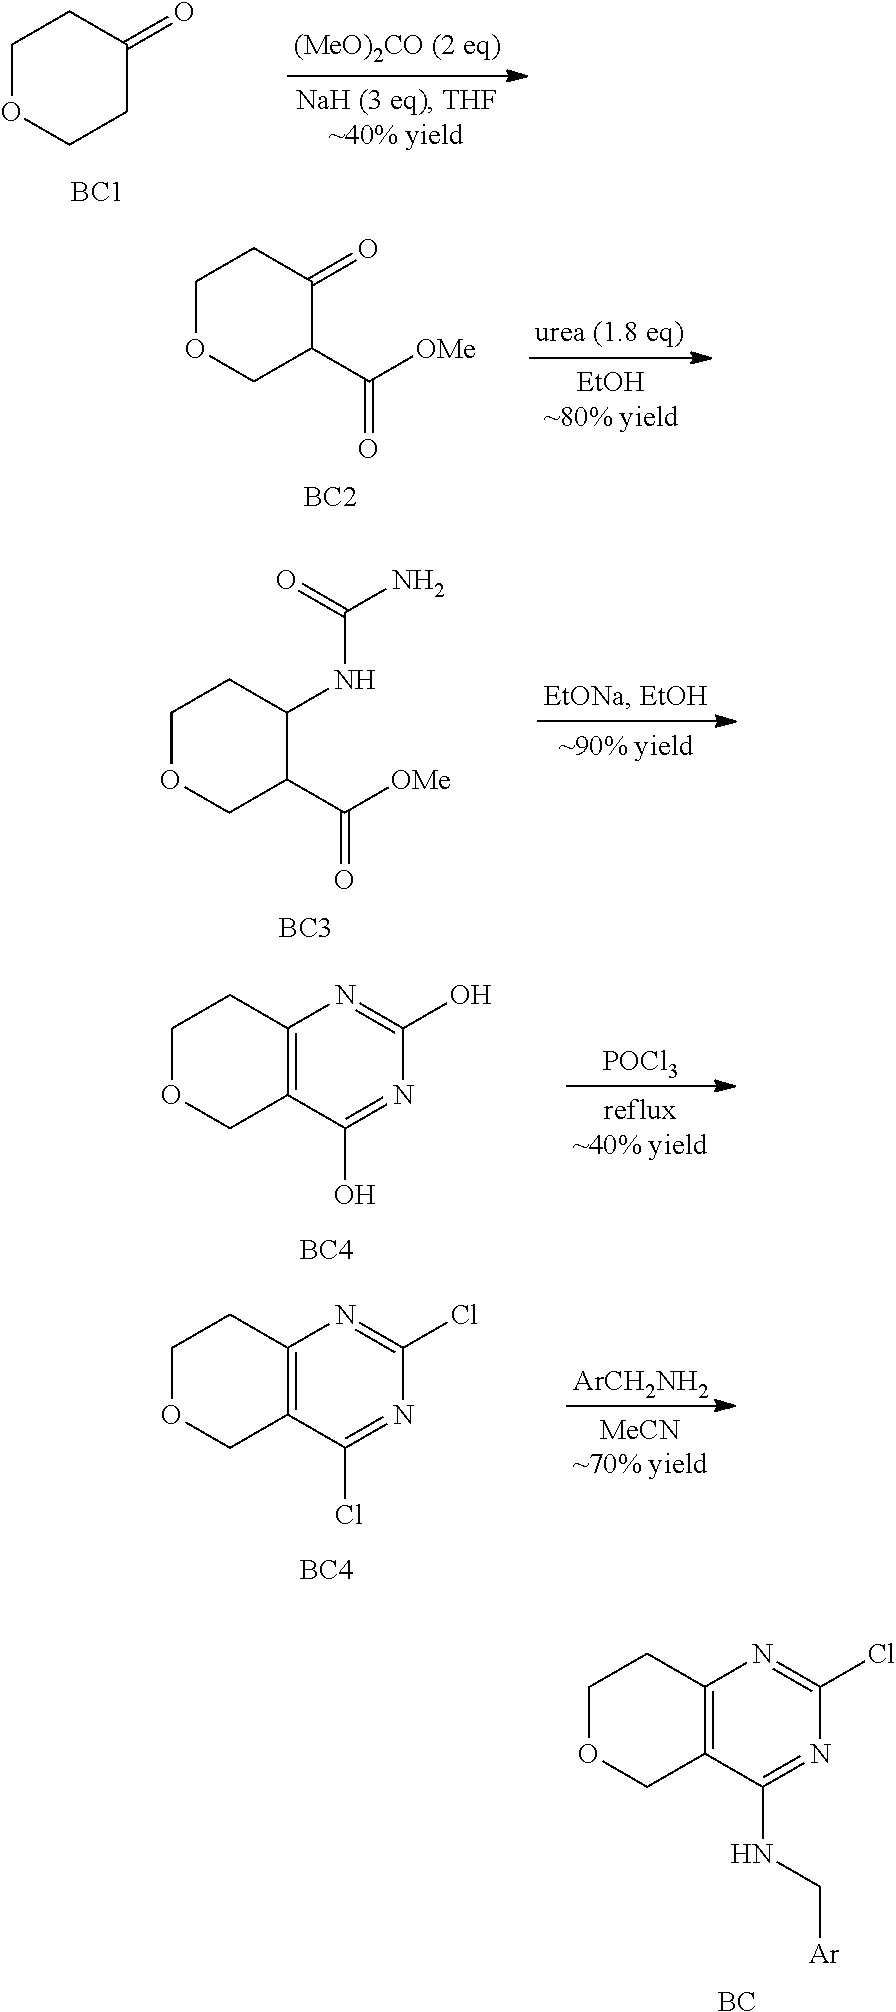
C1OCCC(=O)C1.[BC1].C1OCC(C([OMe])=O)C(=O)C1.[BC2].C1OCC(C([OMe])=O)C(NC(N)=O)C1.[BC3].C12=C(C(O)=NC(O)=N1)COCC2.[BC4].[POCl3].C12=C(C(Cl)=NC(Cl)=N1)COCC2.[BC4].[ArCH2NH2].C12=C(C(NC[Ar])=NC(Cl)=N1)COCC2.[BC]
